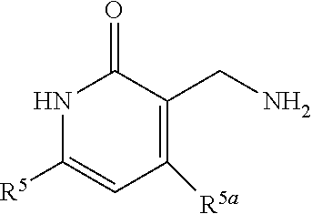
C1=C([R5])NC(=O)C(CN)=C1[R5a]
